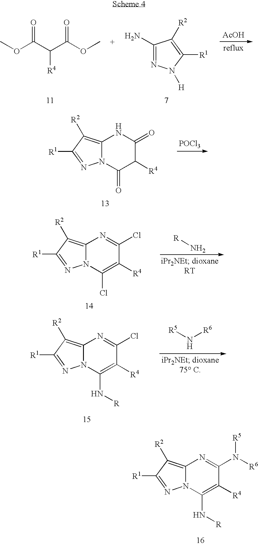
C12=C([R2])C([R1])=NN1C(=O)C([R4])C(=O)N2.[POCl3].C12=C([R2])C([R1])=NN1C(Cl)=C([R4])C(Cl)=N2.[R]N.C12=C([R2])C([R1])=NN1C(N[R])=C([R4])C(N([R6])[R5])=N2.C12=C([R2])C([R1])=NN1C(N[R])=C([R4])C(Cl)=N2.[R5]N[R6].O(C(C(C(OC)=O)[R4])=O)C.C1(N)=NN([H])C([R1])=C1[R2].[AcOH]
